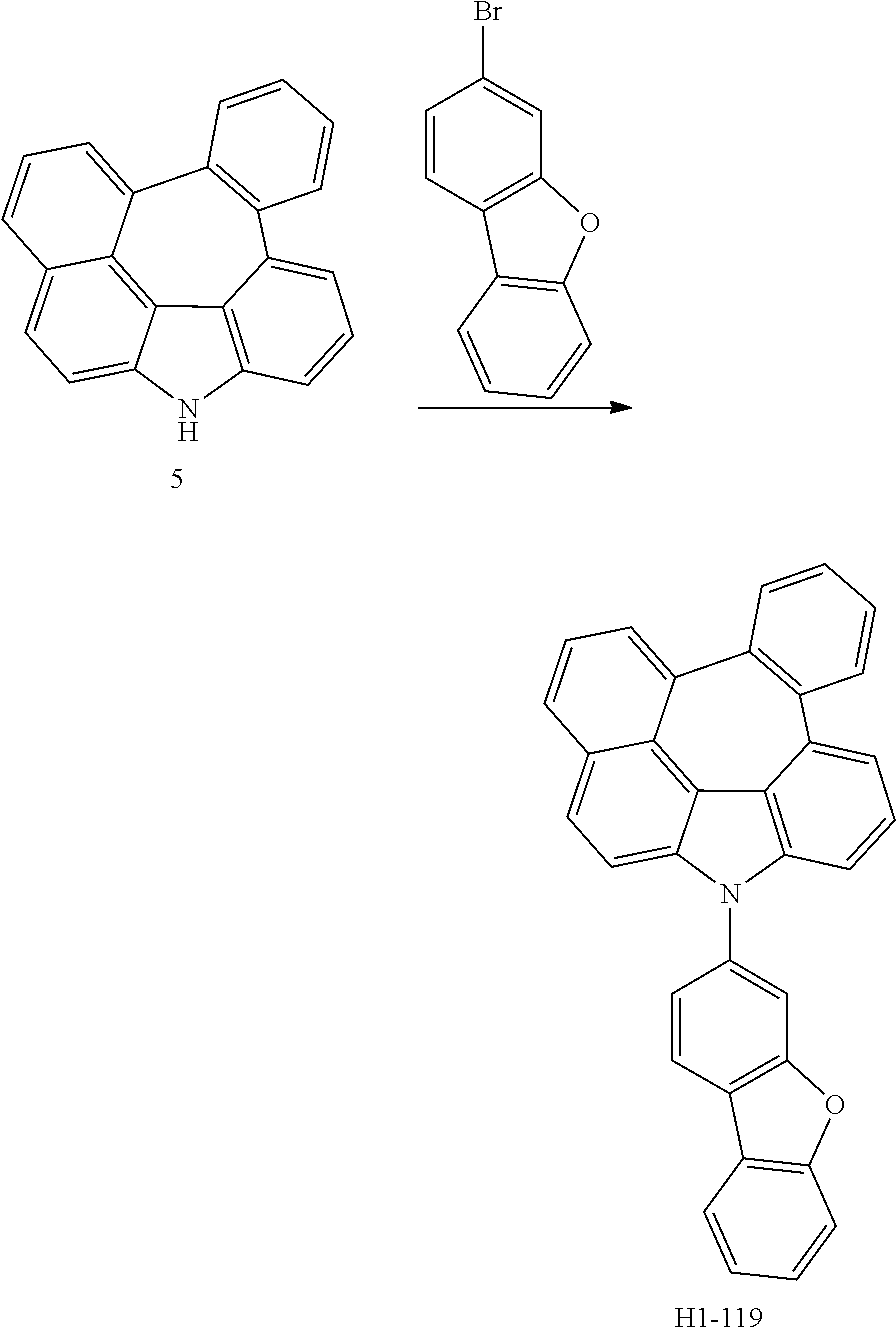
C1=C2C3=C4C(=C1)C=CC=C4C1=C(C4=CC=CC(=C34)N2C2=CC3=C(C=C2)C2=C(O3)C=CC=C2)C=CC=C1.C1=C2C3=C4C(=C1)C=CC=C4C1=C(C4=CC=CC(=C34)N2)C=CC=C1.C1=CC2=C(C=C1Br)OC1=C2C=CC=C1
